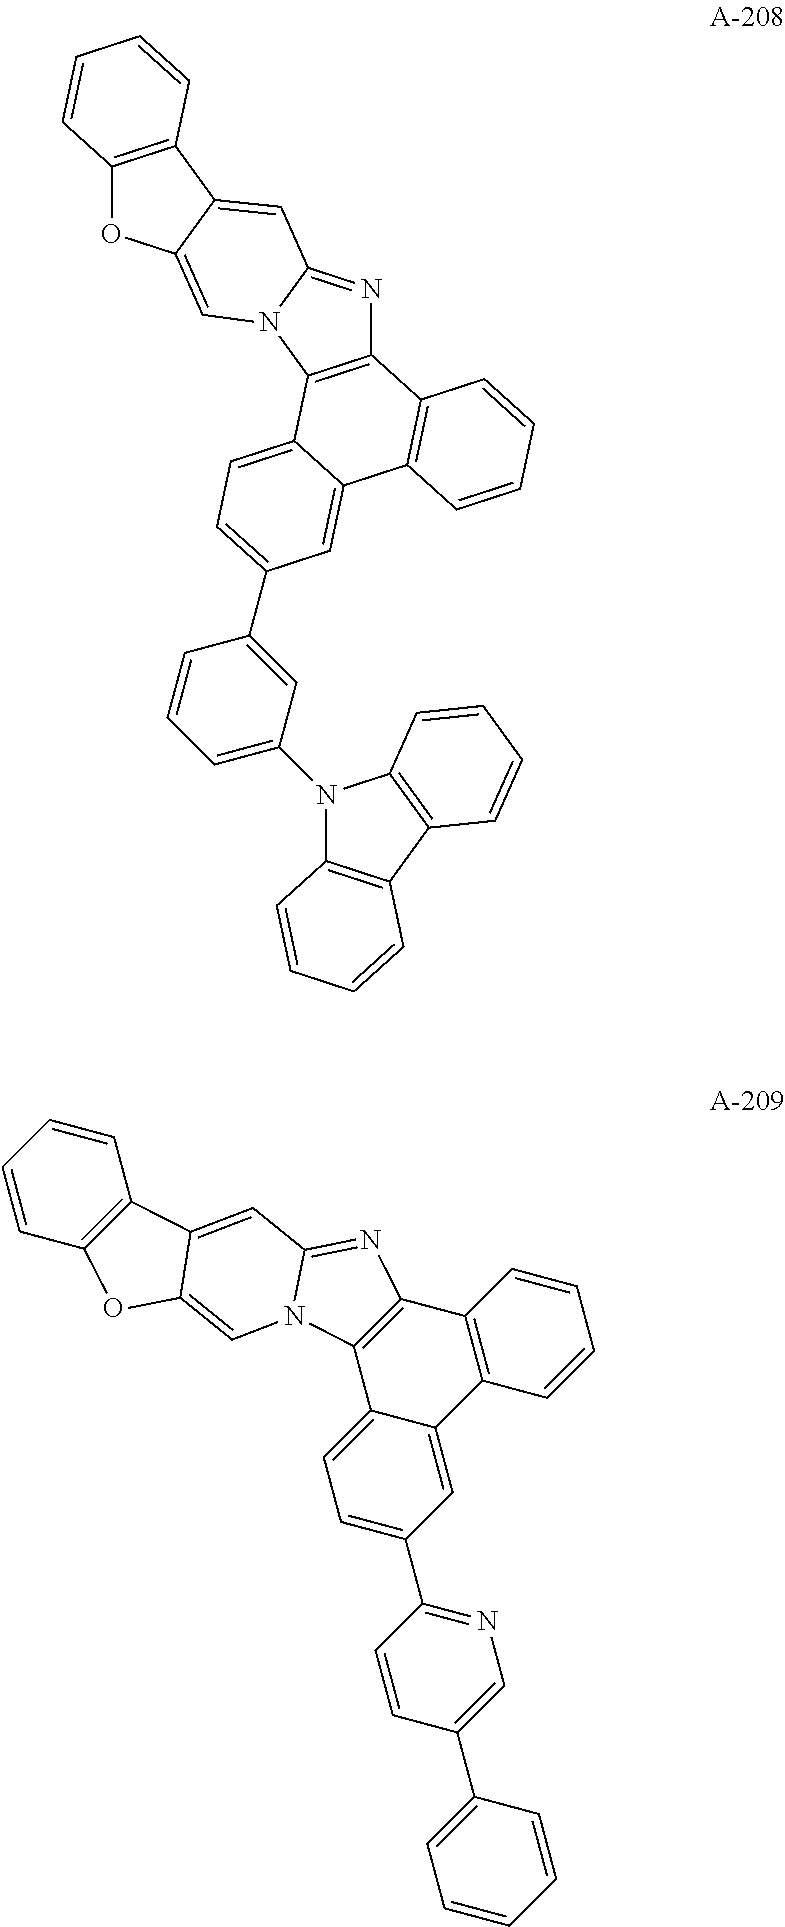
C12=C(N3C(=N1)C=C1C(=C3)OC3=C1C=CC=C3)C1=CC=C(C3=CC(N4C5=C(C6=C4C=CC=C6)C=CC=C5)=CC=C3)C=C1C1=C2C=CC=C1.C1=C(C2=NC=C(C3=CC=CC=C3)C=C2)C=C2C(=C1)C1=C(C3=C2C=CC=C3)N=C2N1C=C1C(=C2)C2=C(O1)C=CC=C2
